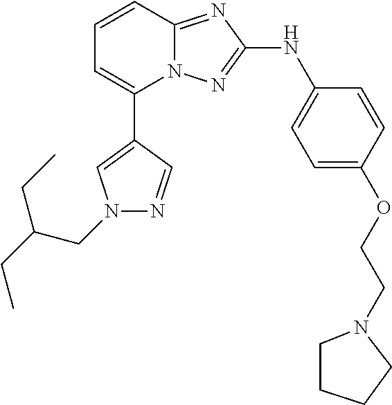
C1=CC2=NC(NC3=CC=C(OCCN4CCCC4)C=C3)=NN2C(C2=CN(CC(CC)CC)N=C2)=C1
